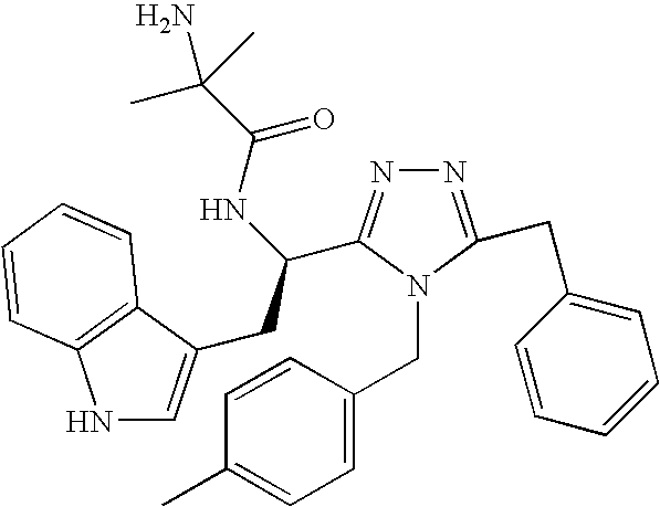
N1=C(CC2=CC=CC=C2)N(CC2=CC=C(C)C=C2)C(C(CC2=CNC3=C2C=CC=C3)NC(=O)C(C)(C)N)=N1
